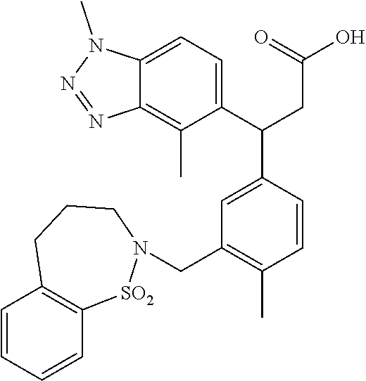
C1=CC=CC2=C1CCCN(CC1=C(C)C=CC(C(C3=CC=C4C(=C3C)N=NN4C)CC(O)=O)=C1)[SO2]2
